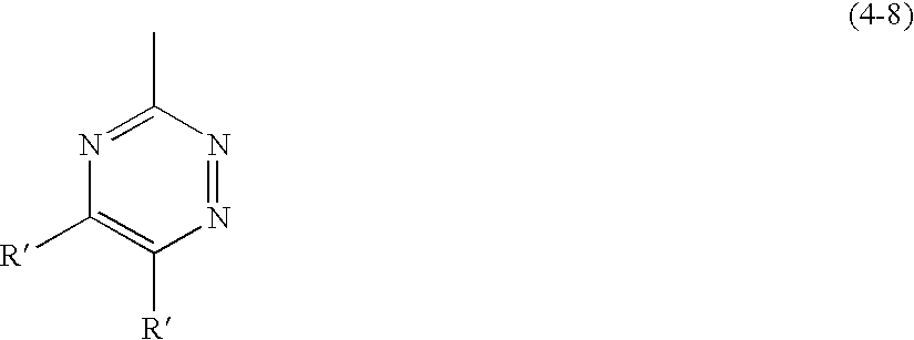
N1=C(C)N=NC([R])=C1[R]
